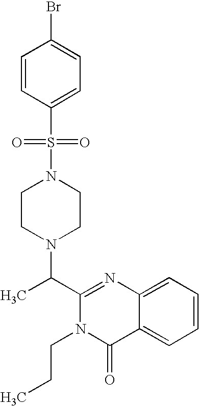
N1(S(C2=CC=C(Br)C=C2)(=O)=O)CCN(C(C2=NC3=CC=CC=C3C(=O)N2CCC)C)CC1
